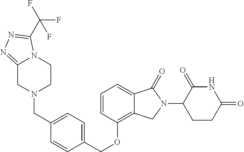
C(OC1=C2C(=CC=C1)C(=O)N(C1C(=O)NC(=O)CC1)C2)C1=CC=C(CN2CCN3C(=NN=C3C(F)(F)F)C2)C=C1
